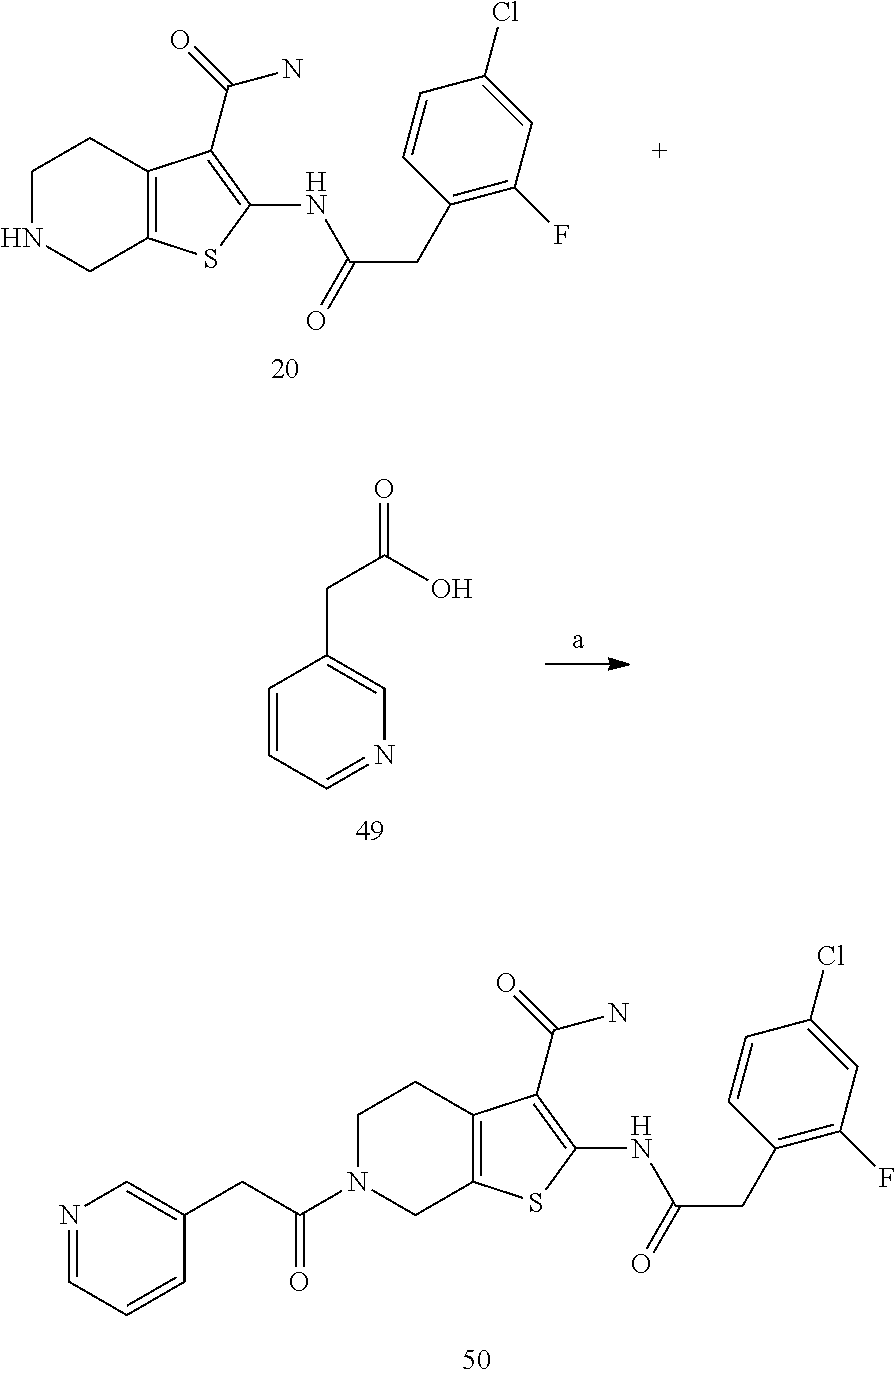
C1NCC2=C(C1)C(C(=O)N)=C(NC(CC1=C(F)C=C(Cl)C=C1)=O)S2.C1=CC=NC=C1CC(=O)O.C1N(C(CC2=CN=CC=C2)=O)CC2=C(C1)C(C(=O)N)=C(NC(CC1=C(F)C=C(Cl)C=C1)=O)S2
